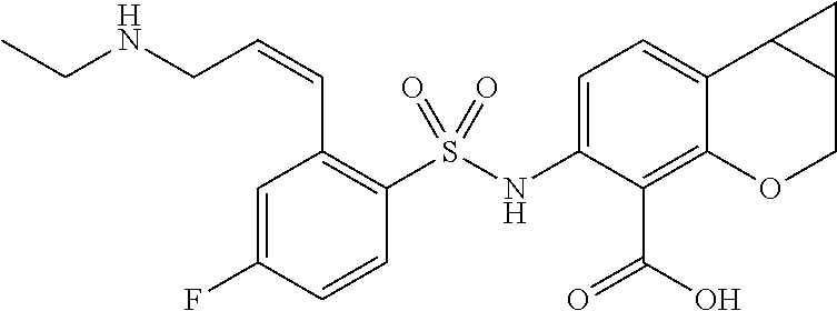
C1=C(NS(C2=C(C=CCNCC)C=C(F)C=C2)(=O)=O)C(C(O)=O)=C2C(=C1)C1C(CO2)C1
